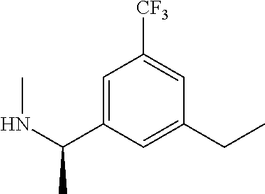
C1([CF3])=CC(CC)=CC(C(NC)C)=C1
